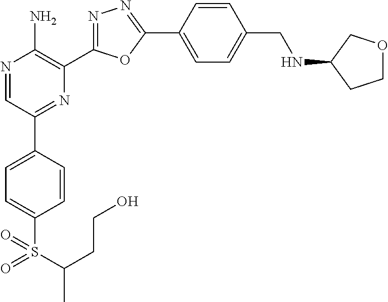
N1=CC(C2=CC=C(S(C(C)CCO)(=O)=O)C=C2)=NC(C2=NN=C(C3=CC=C(CNC4CCOC4)C=C3)O2)=C1N
